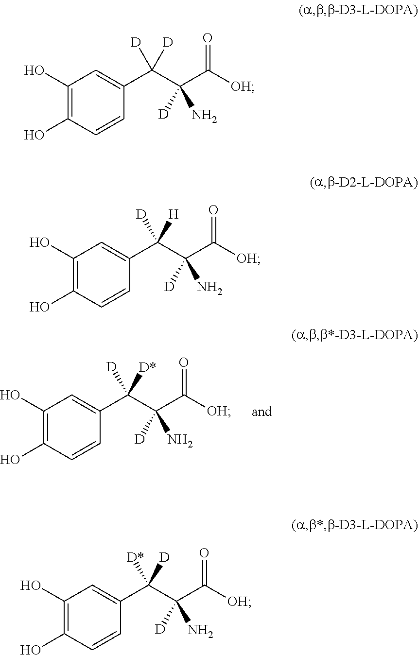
C1(O)=C(O)C=CC(C(C(C([OH])=O)(N)[D])([D*])[D])=C1.C1(O)=C(O)C=CC(C(C(C([OH])=O)(N)[D])([D])[D])=C1.C1(O)=C(O)C=CC(C(C(C([OH])=O)(N)[D])([H])[D])=C1.C1(O)=C(O)C=CC(C(C(C([OH])=O)(N)[D])([D])[D*])=C1
